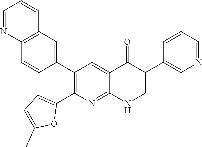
C12=C(C=C(C3=C(C4=CC=C(C)O4)N=C4C(=C3)C(=O)C(C3=CN=CC=C3)=CN4)C=C1)C=CC=N2
